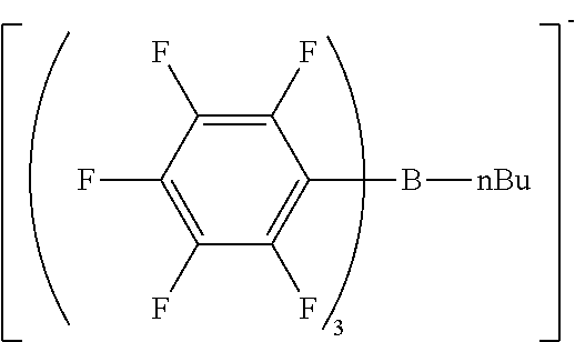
C1(F)=C(F)C(F)=C(F)C(F)=C1B[nBu]
